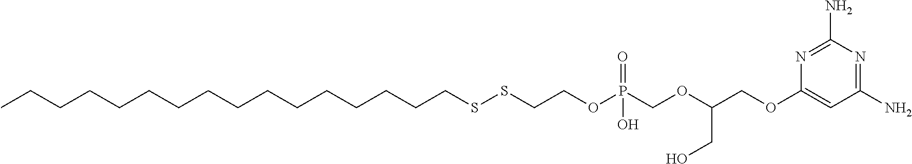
CCCCCCCCCCCCCCCCSSCCOP(COC(COC1=CC(N)=NC(N)=N1)CO)(=O)O
